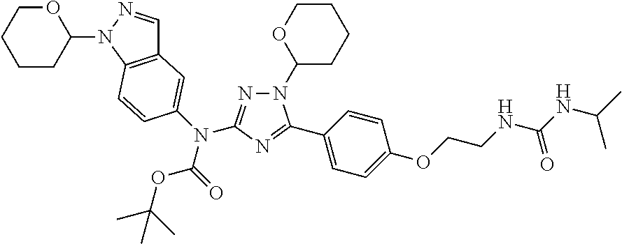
C12=C(N(C3OCCCC3)N=C1)C=CC(N(C1=NN(C3CCCCO3)C(C3=CC=C(OCCNC(NC(C)C)=O)C=C3)=N1)C(=O)OC(C)(C)C)=C2
